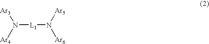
[L1](N([Ar5])[Ar6])N([Ar3])[Ar4]
